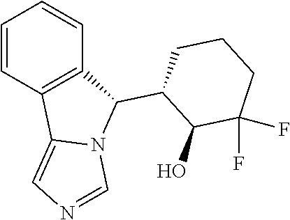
C1=CC2=C(C=C1)C(C1C(O)C(F)(F)CCC1)N1C2=CN=C1
